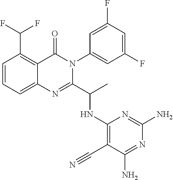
C1=CC=C2C(=C1C(F)F)C(=O)N(C1=CC(F)=CC(F)=C1)C(C(C)NC1=C(C#N)C(N)=NC(N)=N1)=N2
